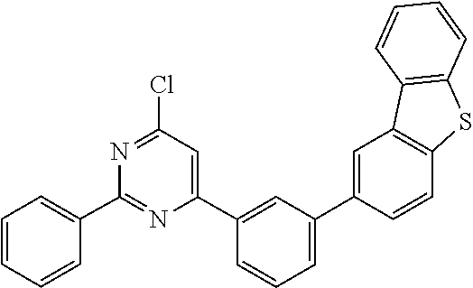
C1(C2=CC=CC=C2)=NC(C2=CC(C3=CC4=C(SC5=C4C=CC=C5)C=C3)=CC=C2)=CC(Cl)=N1
